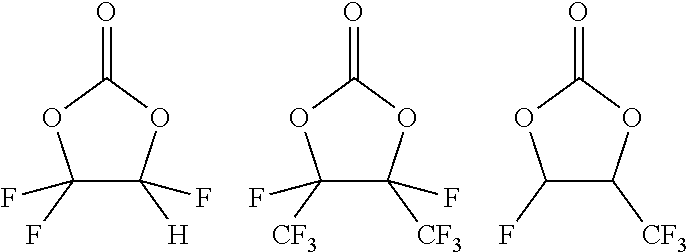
C1(F)(F)C([H])(F)OC(=O)O1.C1([CF3])(F)C([CF3])(F)OC(=O)O1.C1(F)C([CF3])OC(=O)O1
